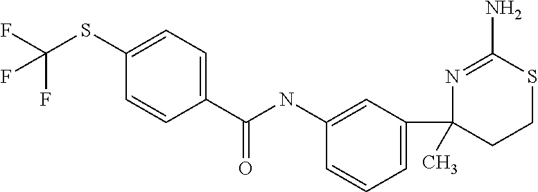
C1(SC(F)(F)F)=CC=C(C(NC2=CC(C3(C)N=C(N)SCC3)=CC=C2)=O)C=C1
